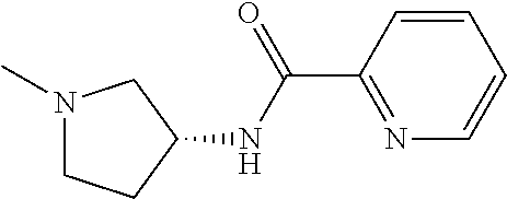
N1(C)CCC(NC(C2=NC=CC=C2)=O)C1
